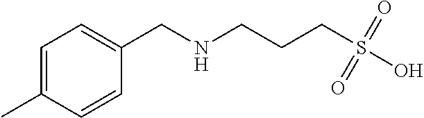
C1(CNCCCS(O)(=O)=O)=CC=C(C)C=C1
